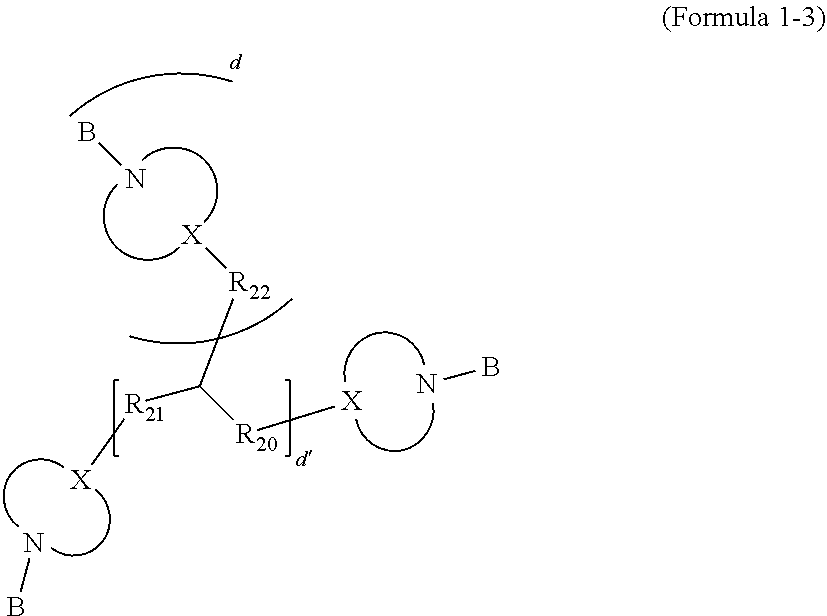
BN.[X][R22]C([R21][X])[R20][X].NB.NB
